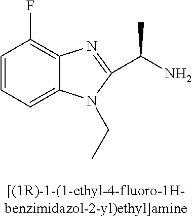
C1=CC=C2C(=C1F)N=C(C(C)N)N2CC
